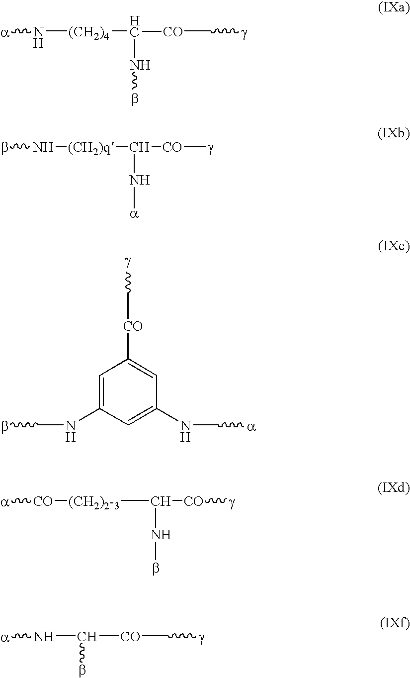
[a]N[(CH2)4]C([CO]C[g])Nb.bN[(CH2)q]C([CO][g])N[a].C1=C(NCb)C=C(NC[a])C=C1[CO]C[g].[a][CO][(CH2)2-3]C([CO][g])Nb.[a]NC([CO]C[g])b
